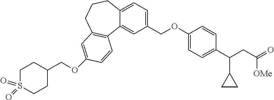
C12=CC=C(COC3=CC=C(C(CC(=O)[OMe])C4CC4)C=C3)C=C1C1=C(CCC2)C=C(OCC2CCS(=O)(=O)CC2)C=C1
